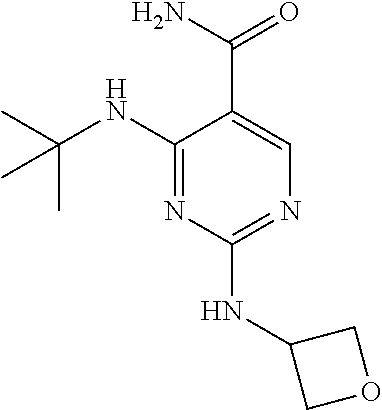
C1(NC(C)(C)C)=NC(NC2COC2)=NC=C1C(N)=O
